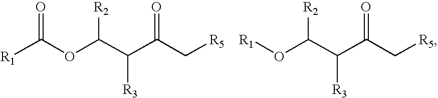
C(OC(C(C(C[R5])=O)[R3])[R2])([R1])=O.[R1]OC(C(C(C[R5])=O)[R3])[R2]
